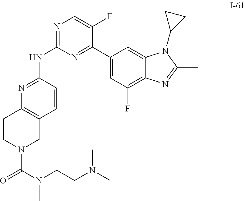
N1=C(NC2=NC3=C(C=C2)CN(C(N(CCN(C)C)C)=O)CC3)N=C(C2=CC(F)=C3C(=C2)N(C2CC2)C(C)=N3)C(F)=C1
